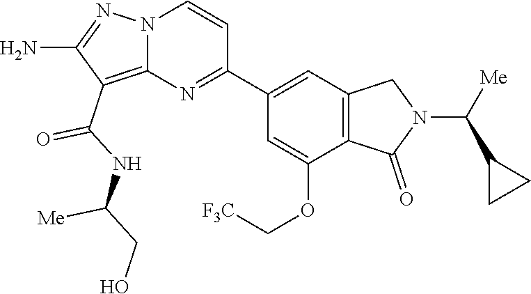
O=C(NC(CO)[Me])C1=C2N(N=C1N)C=CC(C1=CC3=C(C(=O)N(C(C4CC4)[Me])C3)C(OC[F3C])=C1)=N2
